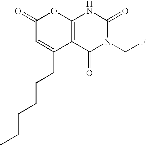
C12=C(C(=O)N(CF)C(=O)N1)C(CCCCCC)=CC(=O)O2
